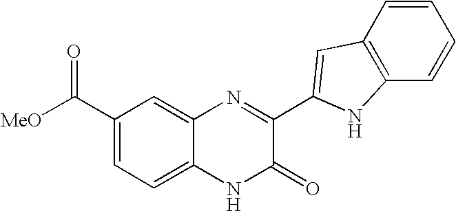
C1=C2C(=CC(C([MeO])=O)=C1)N=C(C1=CC3=C(C=CC=C3)N1)C(=O)N2
